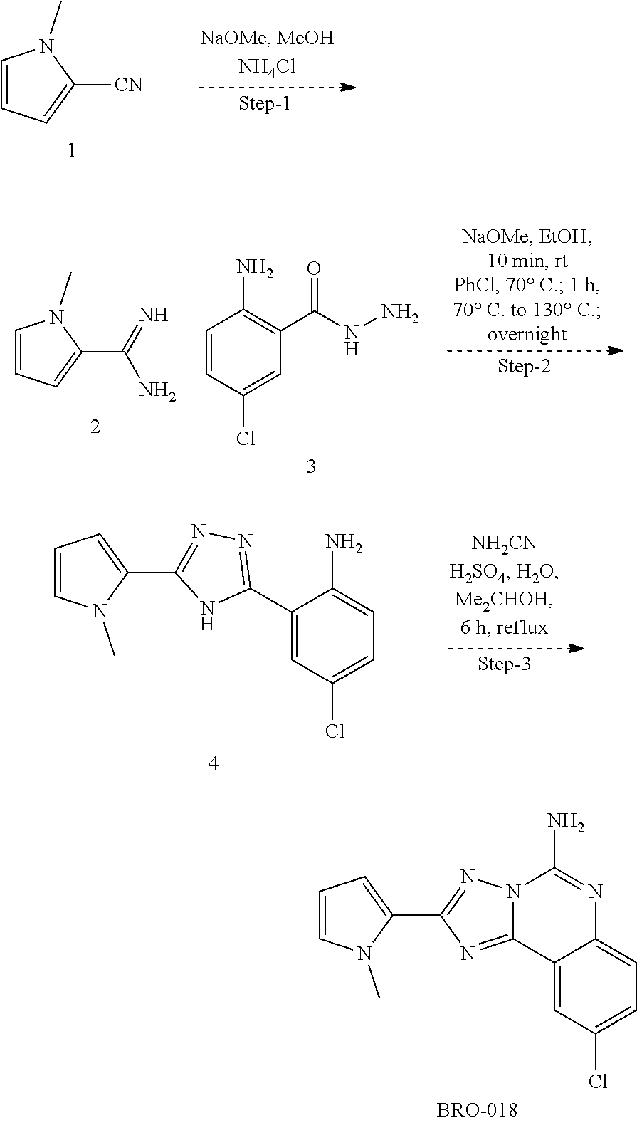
C1=CC=C([CN])N1C.C1=CC(Cl)=CC(C(=O)NN)=C1N.C1=CC=C(C(N)=N)N1C.C1=CC=C(C2=NN=C(C3=CC(Cl)=CC=C3N)N2)N1C.C1=CN(C)C(C2=NN3C(=N2)C2=CC(Cl)=CC=C2N=C3N)=C1
